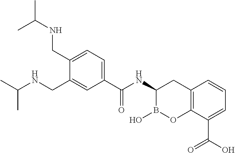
C12=C(C(C(O)=O)=CC=C1)OB(O)C(NC(=O)C1=CC=C(CNC(C)C)C(CNC(C)C)=C1)C2
